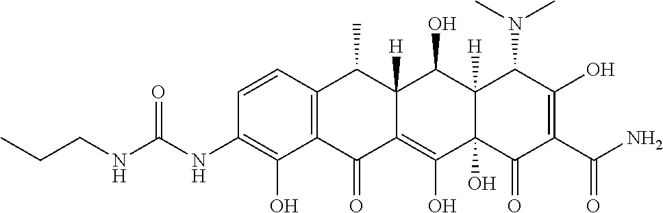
C1=CC2=C(C(O)=C1NC(NCCC)=O)C(=O)C1=C(O)C3(O)C([H])(C(O)C1([H])C2C)C(N(C)C)C(O)=C(C(N)=O)C3=O
